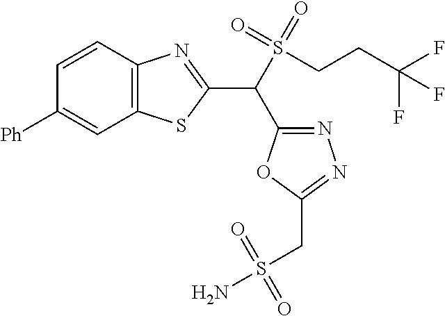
C1=CC2=C(C=C1[Ph])SC(C(C1=NN=C(CS(N)(=O)=O)O1)S(=O)(=O)CCC(F)(F)F)=N2
